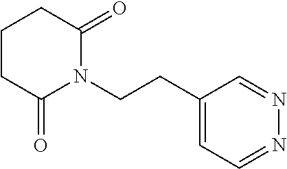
C1CC(=O)N(CCC2=CC=NN=C2)C(=O)C1
